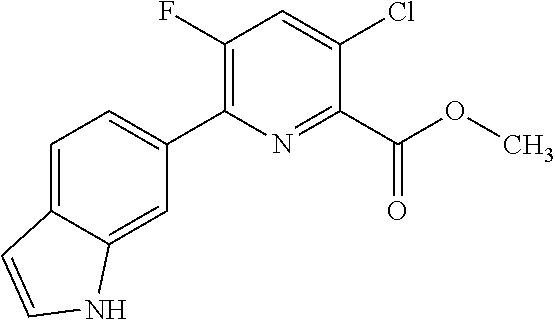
COC(C1=NC(C2=CC=C3C=CNC3=C2)=C(F)C=C1Cl)=O
